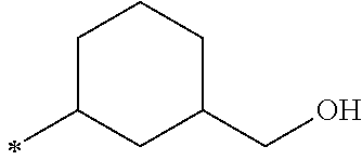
C1(C)CCCC(CO)C1
